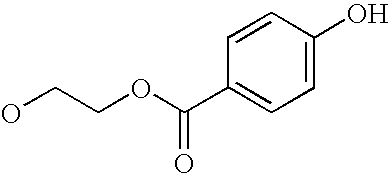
OC1=CC=C(C(OCCO)=O)C=C1
